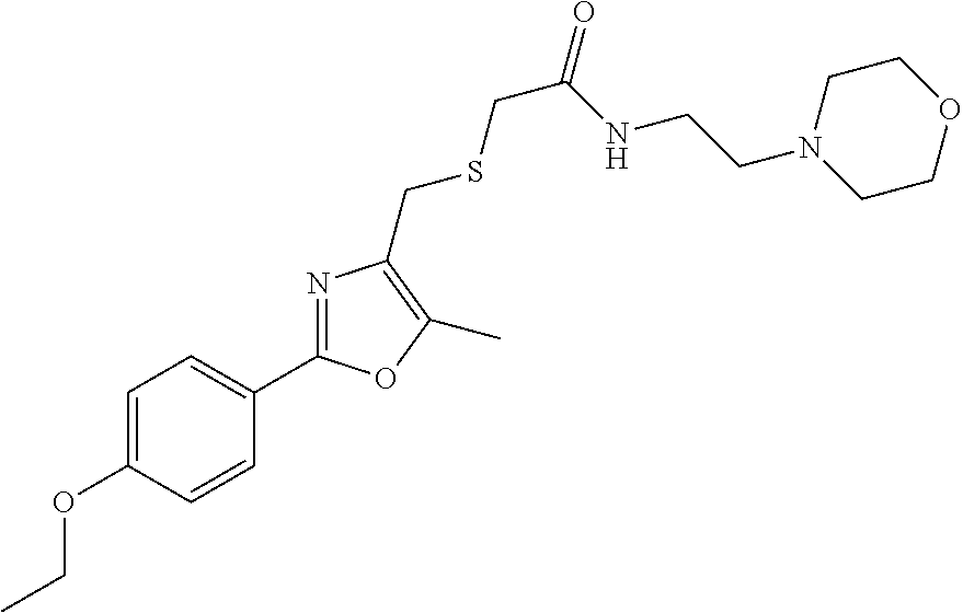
C1=C(OCC)C=CC(C2=NC(CSCC(=O)NCCN3CCOCC3)=C(C)O2)=C1
